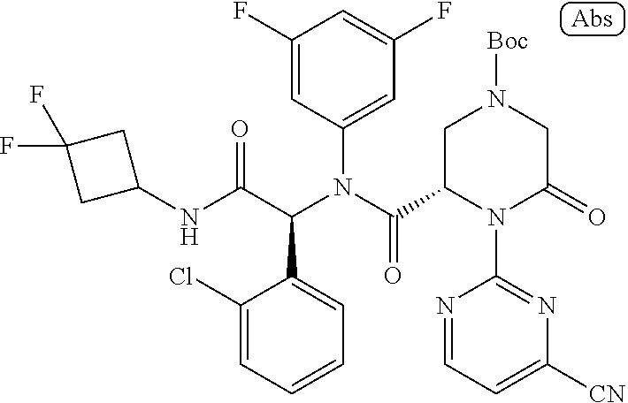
C1(NC(C(N(C(=O)C2N(C3=NC([CN])=CC=N3)C(=O)CN([Boc])C2)C2=CC(F)=CC(F)=C2)C2=CC=CC=C2Cl)=O)CC(F)(F)C1
